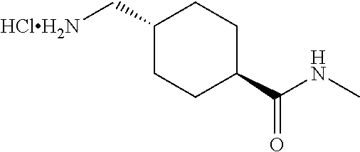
C1(C[HClH2N])CCC(C(NC)=O)CC1
